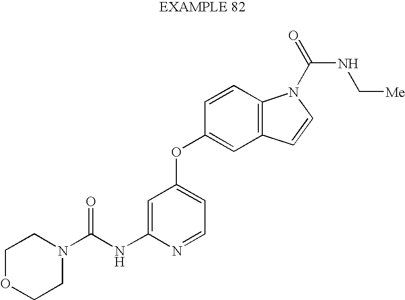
C1OCCN(C(NC2=CC(OC3=CC4=C(C=C3)N(C(NC[Me])=O)C=C4)=CC=N2)=O)C1
